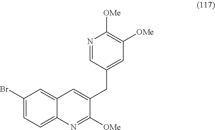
C1(Br)=CC=C2C(=C1)C=C(CC1=CC([OMe])=C([OMe])N=C1)C([OMe])=N2
